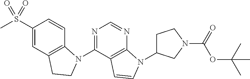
C1(S(C)(=O)=O)=CC2=C(C=C1)N(C1=NC=NC3=C1C=CN3C1CCN(C(OC(C)(C)C)=O)C1)CC2
